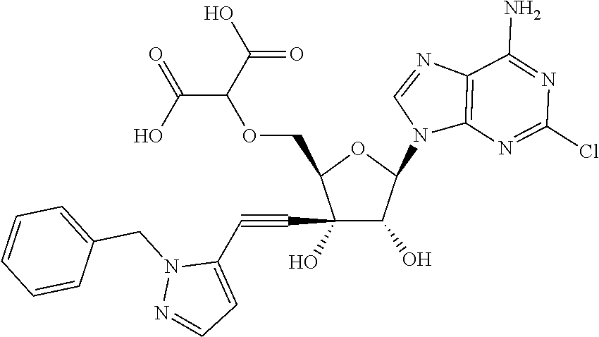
C1(C#CC2=CC=NN2CC2=CC=CC=C2)(O)C(O)C(N2C3=C(N=C2)C(N)=NC(Cl)=N3)OC1COC(C(O)=O)C(=O)O
